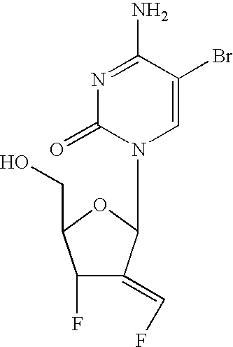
C1=C(Br)C(N)=NC(=O)N1C1C(=CF)C(F)C(CO)O1
